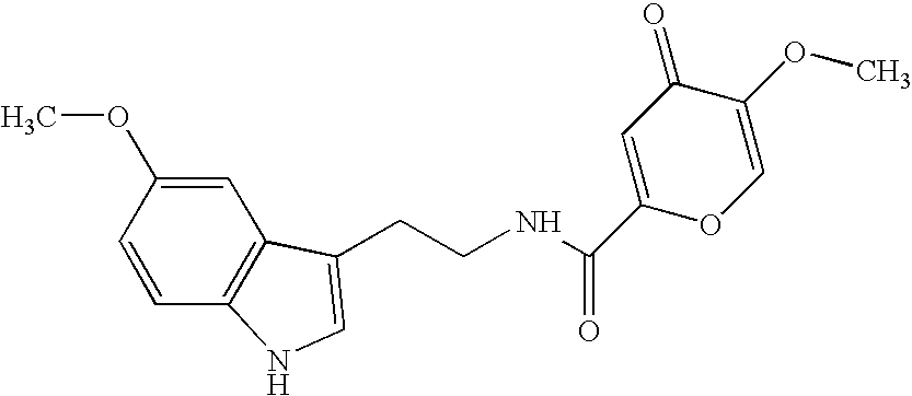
COC1=CC2=C(C=C1)NC=C2CCNC(C1=CC(=O)C(OC)=CO1)=O
